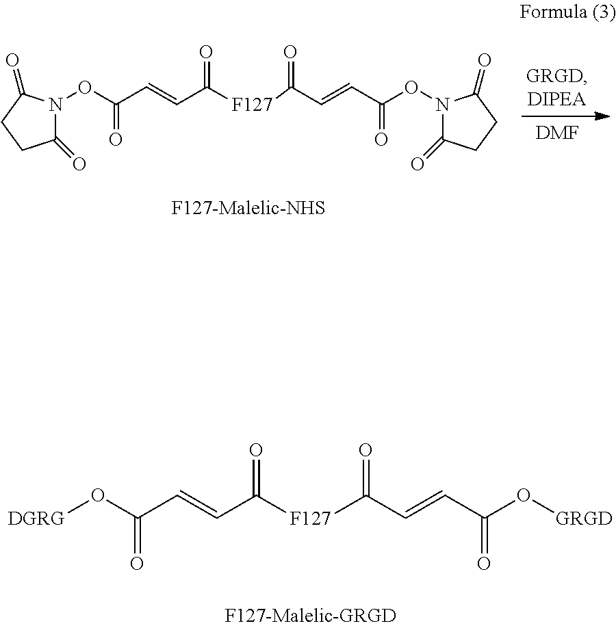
C1(=O)N(OC(C=CC([F127]C(C=CC(ON2C(=O)CCC2=O)=O)=O)=O)=O)C(=O)CC1.[DMF].[DGRG]OC(C=CC([F127]C(C=CC(O[GRGD])=O)=O)=O)=O
